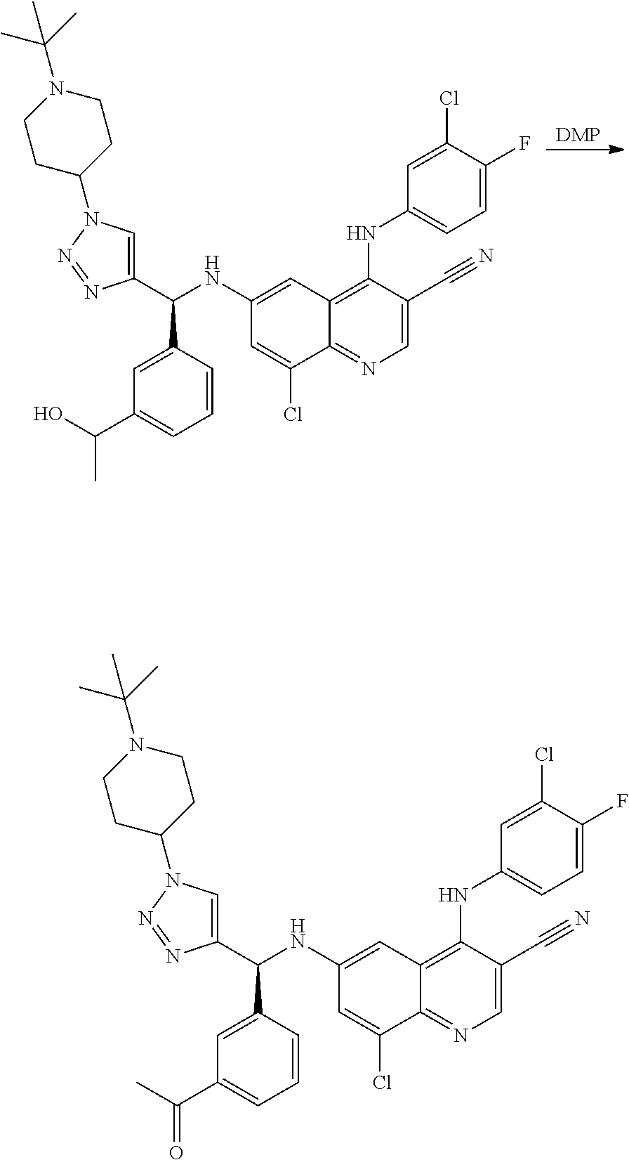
[DMP].C1(NC(C2=CC(C(O)C)=CC=C2)C2=CN(C3CCN(C(C)(C)C)CC3)N=N2)=CC2=C(NC3=CC=C(F)C(Cl)=C3)C(C#N)=CN=C2C(Cl)=C1.C1(NC(C2=CC(C(C)=O)=CC=C2)C2=CN(C3CCN(C(C)(C)C)CC3)N=N2)=CC2=C(NC3=CC=C(F)C(Cl)=C3)C(C#N)=CN=C2C(Cl)=C1
